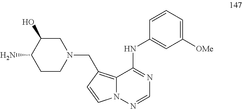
C1C(O)C(N)CCN1CC1=C2N(N=CN=C2NC2=CC([OMe])=CC=C2)C=C1
